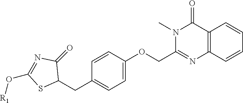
N1(C)C(COC2=CC=C(CC3C(=O)N=C(O[R1])S3)C=C2)=NC2=C(C1=O)C=CC=C2
